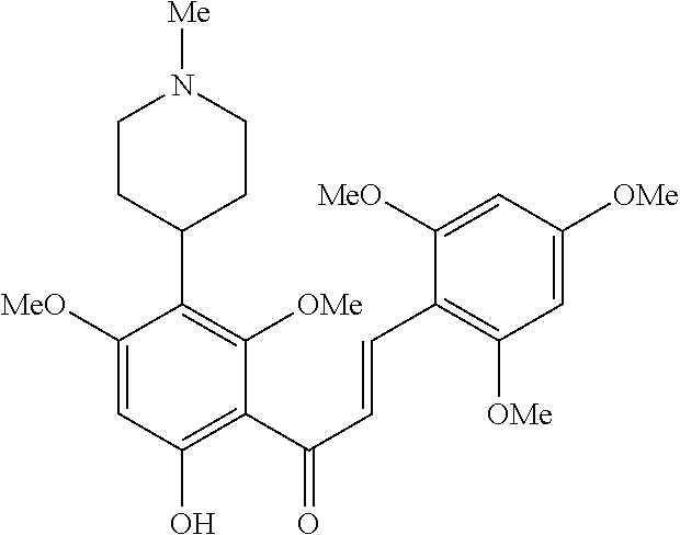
C1([MeO])=CC(O)=C(C(C=CC2=C([OMe])C=C([OMe])C=C2[MeO])=O)C([OMe])=C1C1CCN([Me])CC1
